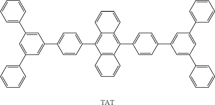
C1(C2=CC=CC=C2)=CC(C2=CC=CC=C2)=CC(C2=CC=C(C3=C4C(=C(C5=CC=C(C6=CC(C7=CC=CC=C7)=CC(C7=CC=CC=C7)=C6)C=C5)C5=C3C=CC=C5)C=CC=C4)C=C2)=C1.[TAT]
